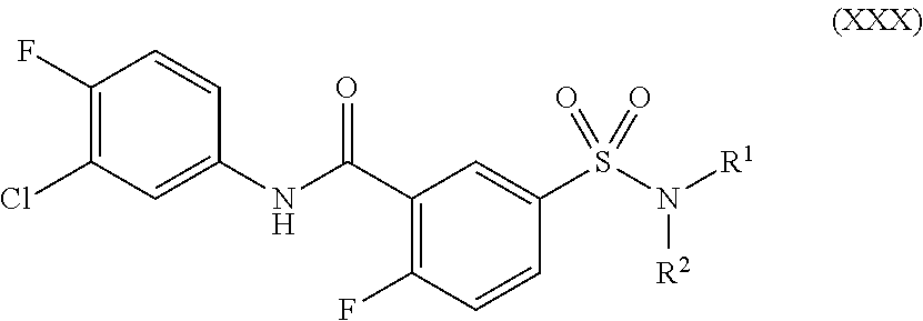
C1(C(NC2=CC(Cl)=C(F)C=C2)=O)=C(F)C=CC(S(N([R1])[R2])(=O)=O)=C1
